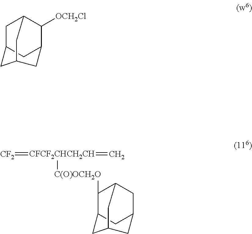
C1C2CC3C([OCH2Cl])C1CC(C2)C3.C1([C(O)OCH2O][CFCF2CHCH2CH](=[CF2])=C)C2CC3CC1CC(C2)C3
